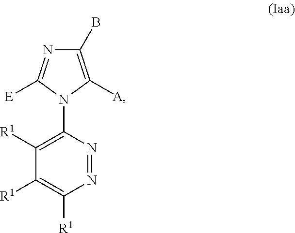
N1=C([E])N(C2=C([R1])C([R1])=C([R1])N=N2)C([A])=C1B
